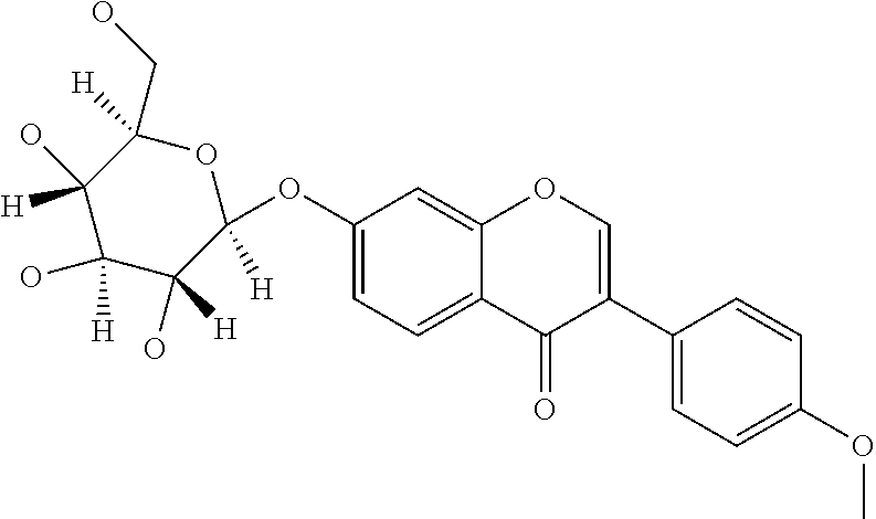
C1(OC2([H])OC(CO)([H])C(O)([H])C(O)([H])C2([H])O)=CC=C2C(=C1)OC=C(C1=CC=C(OC)C=C1)C2=O
